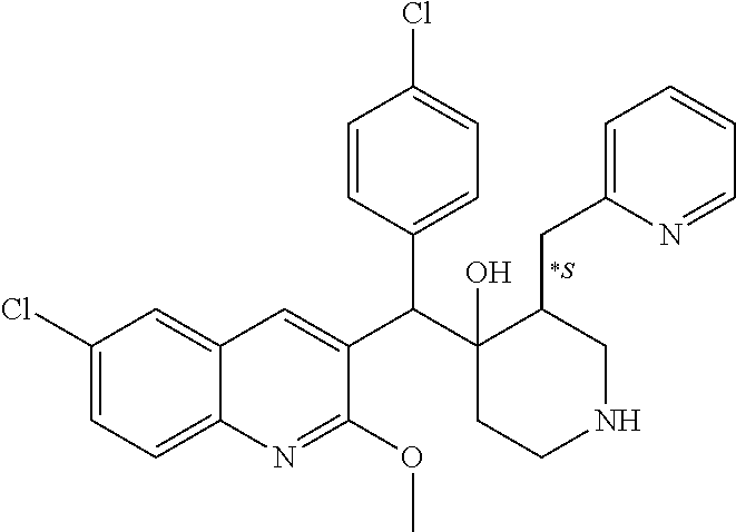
C1(Cl)=CC=C2C(=C1)C=C(C(C1(O)CCNCC1CC1=CC=CC=N1)C1=CC=C(Cl)C=C1)C(OC)=N2.[*S]
